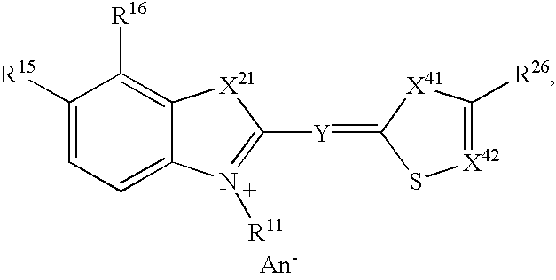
C1([R15])=CC=C2C(=C1[R16])[X21]C([Y]=C1S[X42]=C([R26])[X41]1)=[N+]2[R11]
